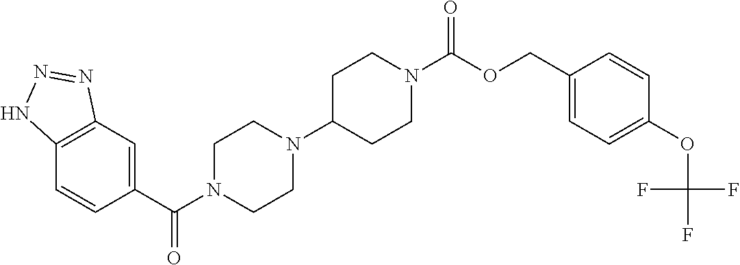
C12=C(C=C(C(N3CCN(C4CCN(C(OCC5=CC=C(OC(F)(F)F)C=C5)=O)CC4)CC3)=O)C=C1)N=NN2
